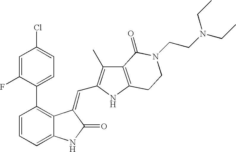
C1=CC(C2=CC=C(Cl)C=C2F)=C2C(=C1)NC(=O)C2=CC1=C(C)C2=C(N1)CCN(CCN(CC)CC)C2=O
